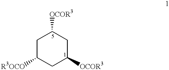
C1C([R3OCO])CC([OCOR3])CC1[OCOR3]
